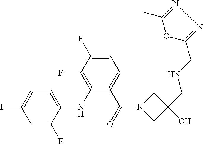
C1=C(F)C(NC2=C(F)C(F)=CC=C2C(=O)N2CC(CNCC3=NN=C(C)O3)(O)C2)=CC=C1I
